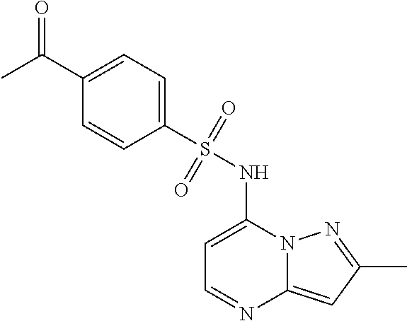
C1=C(NS(C2=CC=C(C(=O)C)C=C2)(=O)=O)N2C(=CC(C)=N2)N=C1
